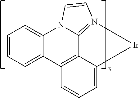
C1=CC=C2C(=C1)N1C3=N(C=C1)[Ir]C1=CC=CC2=C31
